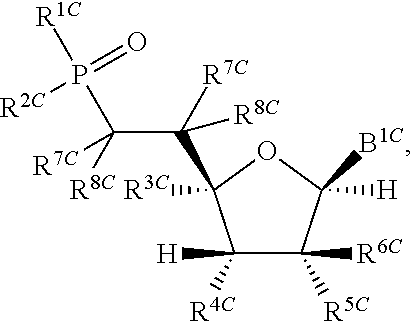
C1([H])([R4C])C([R6C])([R5C])C([H])([B1C])OC1(C(C([R8C])(P([R1C])(=O)[R2C])[R7C])([R7C])[R8C])[R3C]
